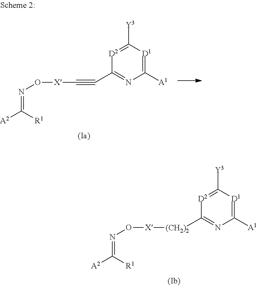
C([X]ON=C([A2])[R1])#CC1=NC([A1])=[D1]C([Y3])=[D2]1.[(CH2)2]([X]ON=C([A2])[R1])C1=NC([A1])=[D1]C([Y3])=[D2]1
